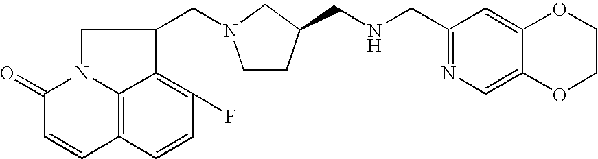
C1CC(CNCC2=NC=C3C(=C2)OCCO3)CN1CC1CN2C3=C(C=CC(F)=C13)C=CC2=O
